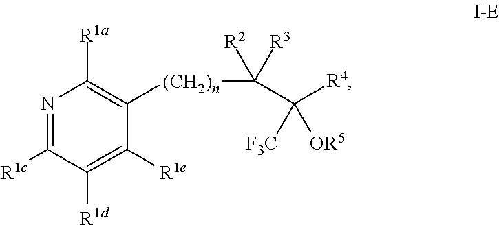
N1=C([R1c])C([R1d])=C([R1e])C([(CH2)n]C([R2])([R3])C([R4])([F3C])[OR5])=C1[R1a]
